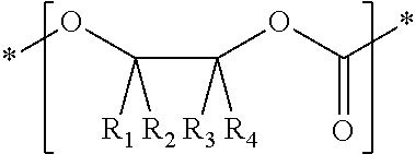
*OC(C(OC(*)=O)([R3])[R4])([R1])[R2]
